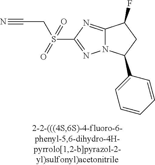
C12=NC(S(CC#N)(=O)=O)=NN1C(C1=CC=CC=C1)CC2F
